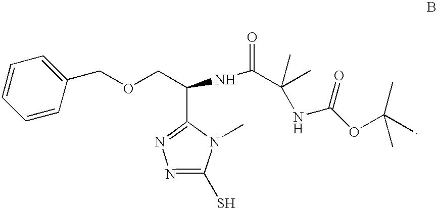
C1=CC(COCC(NC(=O)C(C)(C)NC(OC(C)(C)C)=O)C2=NN=C(S)N2C)=CC=C1
